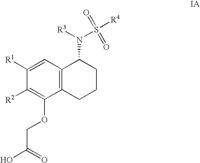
C1([R1])=CC2=C(C(OCC(O)=O)=C1[R2])CCCC2N(S(=O)([R4])=O)[R3]
